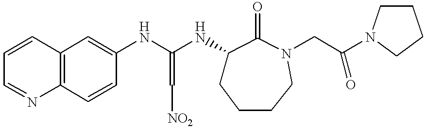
C12=C(C=CC(NC(NC3CCCCN(CC(N4CCCC4)=O)C3=O)=C[NO2])=C1)N=CC=C2
